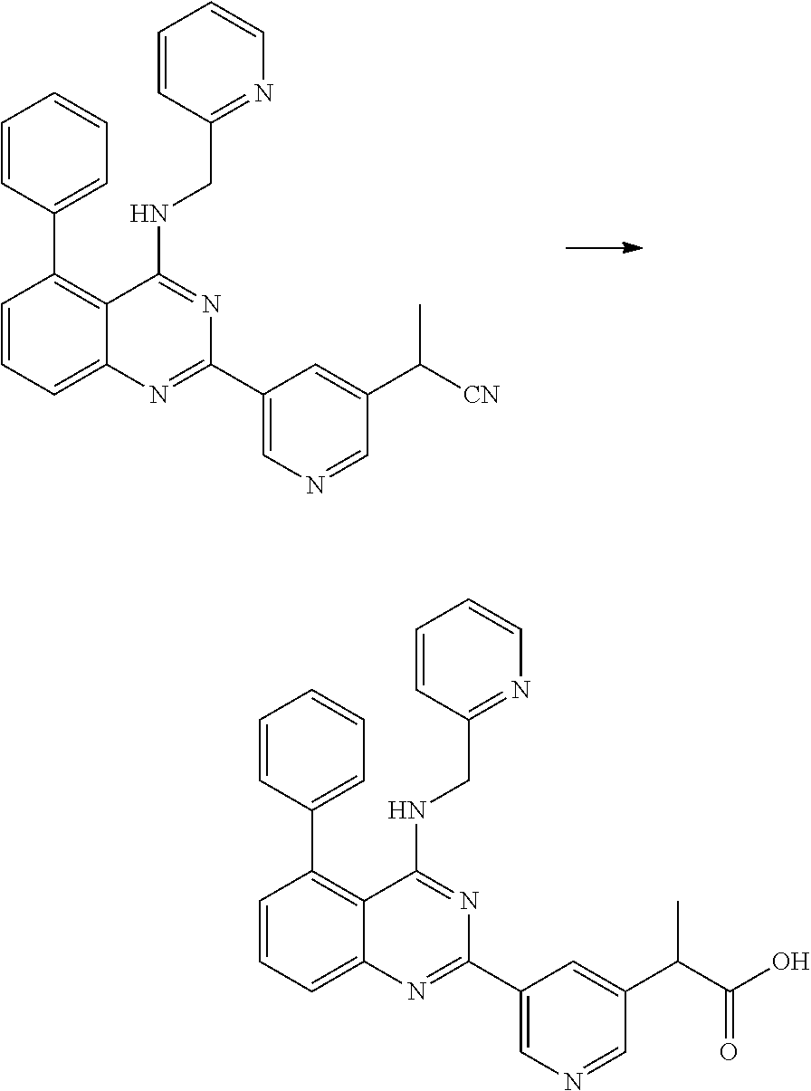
C1=CC(C2=C3C(=CC=C2)N=C(C2=CN=CC(C([CN])C)=C2)N=C3NCC2=NC=CC=C2)=CC=C1.C1=CC(C2=C3C(=CC=C2)N=C(C2=CN=CC(C(C(=O)O)C)=C2)N=C3NCC2=NC=CC=C2)=CC=C1
